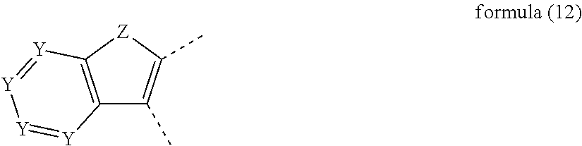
C12=C([Z]C(C)=C1C)[Y]=[Y][Y]=[Y]2
